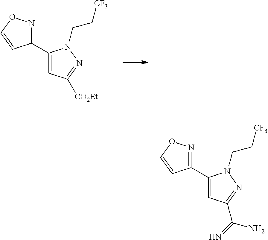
C(C[CF3])N1C(C2=NOC=C2)=CC([CO2Et])=N1.C(C[CF3])N1C(C2=NOC=C2)=CC(C(N)=N)=N1
